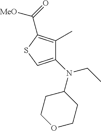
S1C=C(N(C2CCOCC2)CC)C(C)=C1C([MeO])=O
